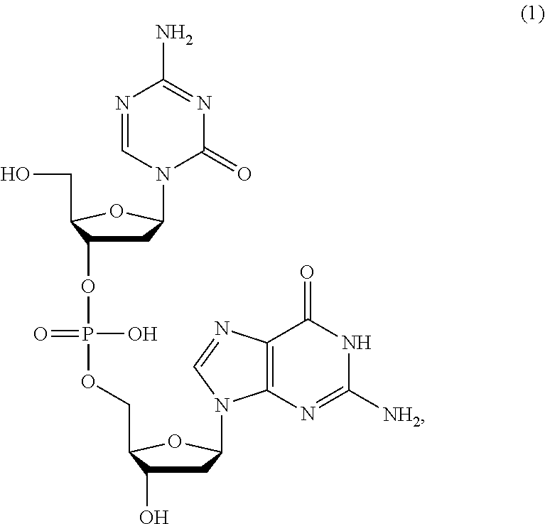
C1C(O)C(COP(OC2CC(N3C(=O)N=C(N)N=C3)OC2CO)(O)=O)OC1N1C2=C(C(=O)NC([NH2])=N2)N=C1
